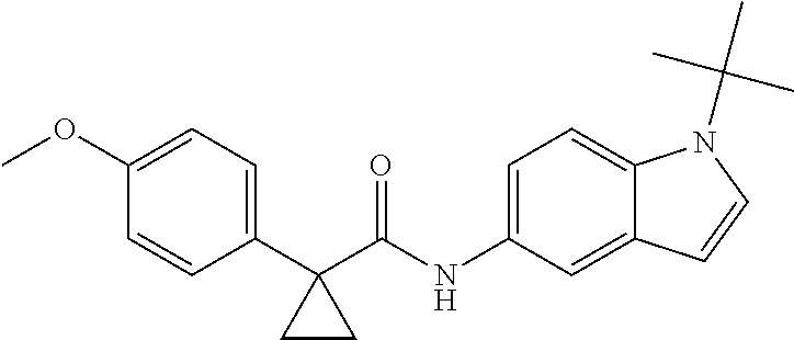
C1(OC)=CC=C(C2(C(NC3=CC=C4C(=C3)C=CN4C(C)(C)C)=O)CC2)C=C1
